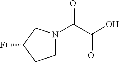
N1(C(C(O)=O)=O)CCC(F)C1
